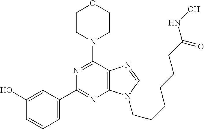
C1CN(C2=NC(C3=CC=CC(O)=C3)=NC3=C2N=CN3CCCCCCC(NO)=O)CCO1
